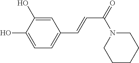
C1=C(O)C(O)=CC(C=CC(=O)N2CCCCC2)=C1
